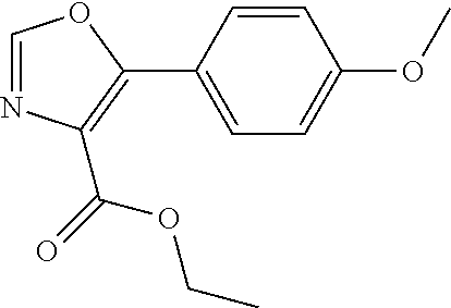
C1=NC(C(=O)OCC)=C(C2=CC=C(OC)C=C2)O1
